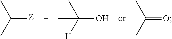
c([Z])(C)C.C(O)([H])(C)C.C(=O)(C)C
